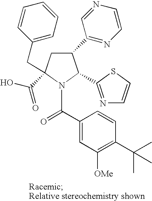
C1(C2=NC=CN=C2)CC(C(O)=O)(CC2=CC=CC=C2)N(C(C2=CC([OMe])=C(C(C)(C)C)C=C2)=O)C1C1=NC=CS1
